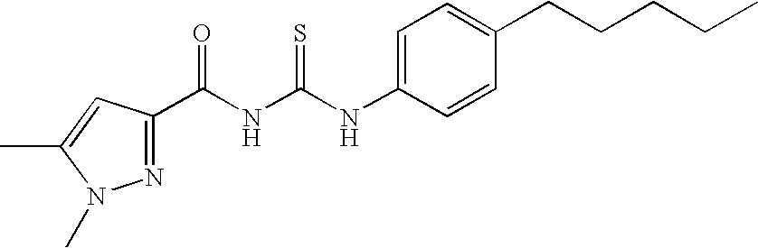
C(NC(NC1=CC=C(CCCCC)C=C1)=S)(=O)C1=NN(C)C(C)=C1
